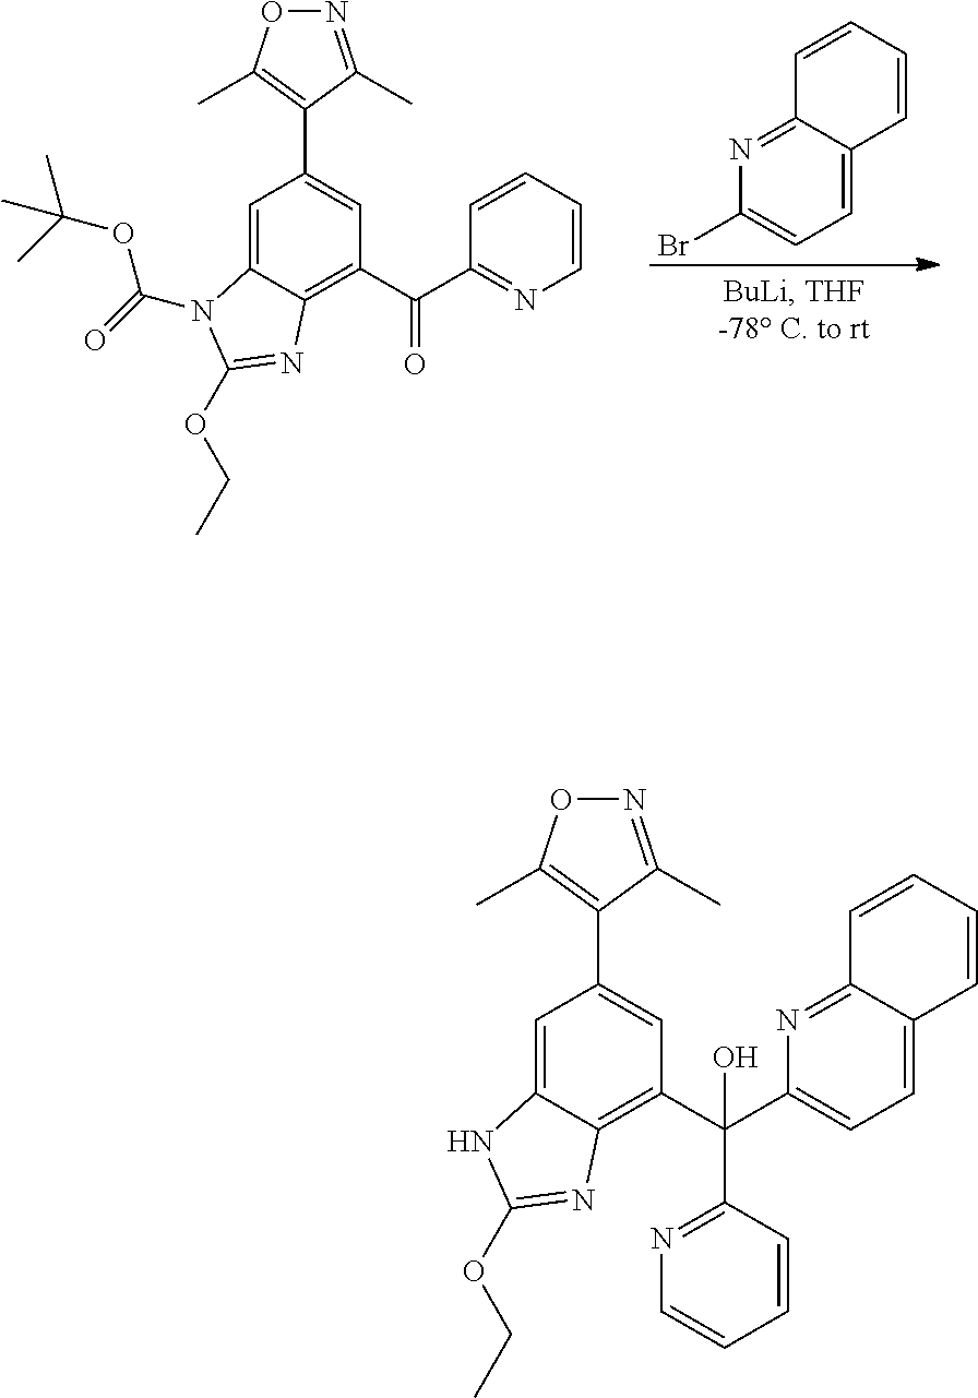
C1=C2C(=NC(Br)=C1)C=CC=C2.N1=C(C)C(C2=CC(C(C3=NC=CC=C3)=O)=C3C(=C2)N(C(=O)OC(C)(C)C)C(OCC)=N3)=C(C)O1.N1=C(C)C(C2=CC(C(C3=CC=C4C(=N3)C=CC=C4)(C3=NC=CC=C3)O)=C3C(=C2)NC(OCC)=N3)=C(C)O1
